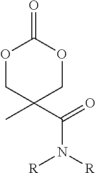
O1CC(C)(C(N([R])[R])=O)COC1=O
